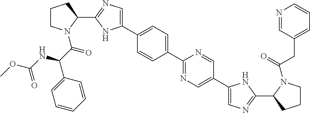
C1(C2=CN=C(C3CCCN3C(C(C3=CC=CC=C3)NC(=O)OC)=O)N2)=CC=C(C2=NC=C(C3=CN=C(C4CCCN4C(CC4=CC=CN=C4)=O)N3)C=N2)C=C1
